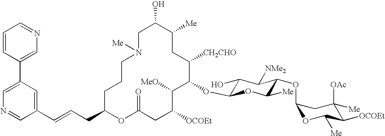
C1C(O)C([Me])CC([CH2CHO])C(OC2C(O)C([NMe2])C(OC3OC([Me])C([OCOEt])C([OAc])([Me])C3)C([Me])O2)C([MeO])C([OCOEt])CC(=O)OC(CC=CC2=CC(C3=CN=CC=C3)=CN=C2)CCCN1[Me]
